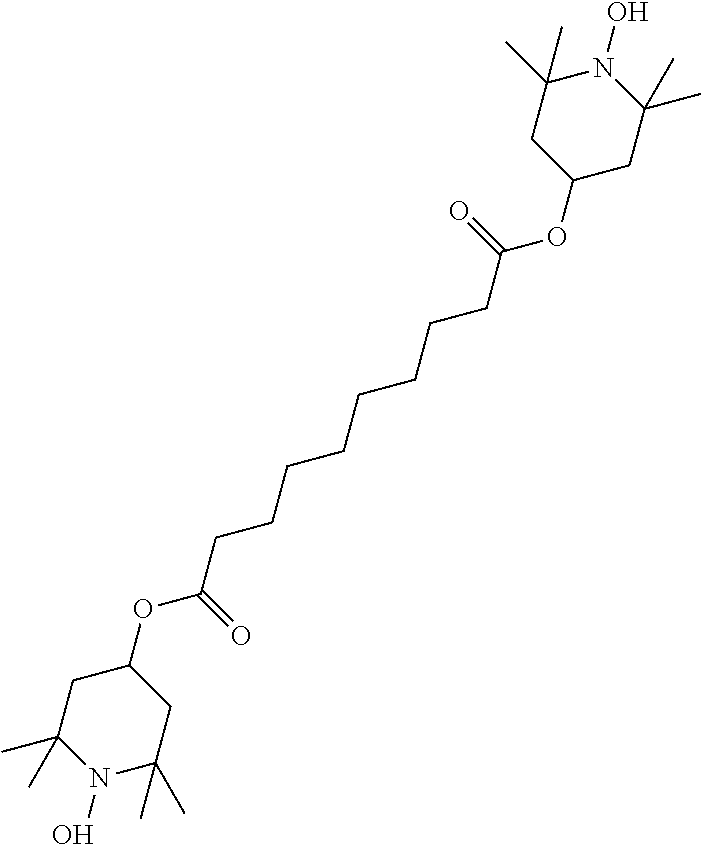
C1C(C)(C)N(O)C(C)(C)CC1OC(CCCCCCCCC(OC1CC(C)(C)N(O)C(C)(C)C1)=O)=O
